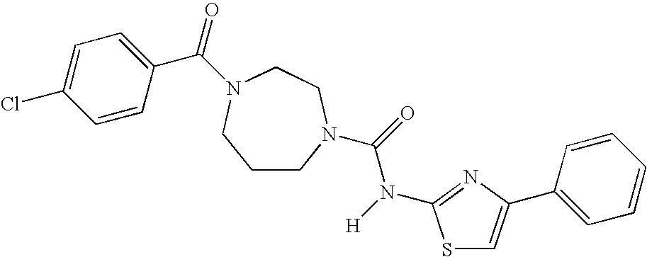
C1CN(C(=O)N([H])C2=NC(C3=CC=CC=C3)=CS2)CCN(C(=O)C2=CC=C(Cl)C=C2)C1
